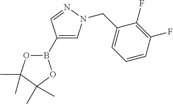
B1(C2=CN(CC3=CC=CC(F)=C3F)N=C2)OC(C)(C)C(C)(C)O1
